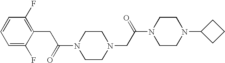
N1(C(=O)CC2=C(F)C=CC=C2F)CCN(CC(N2CCN(C3CCC3)CC2)=O)CC1
